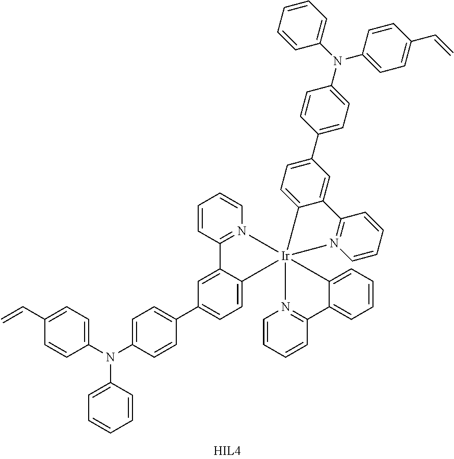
C1=CC2=N(C=C1)[Ir]13(C4=CC=C(C5=CC=C(N(C6=CC=CC=C6)C6=CC=C(C=C)C=C6)C=C5)C=C24)(N2=C(C=CC=C2)C2=CC(C4=CC=C(N(C5=CC=CC=C5)C5=CC=C(C=C)C=C5)C=C4)=CC=C21)N1=C(C=CC=C1)C1=CC=CC=C13
